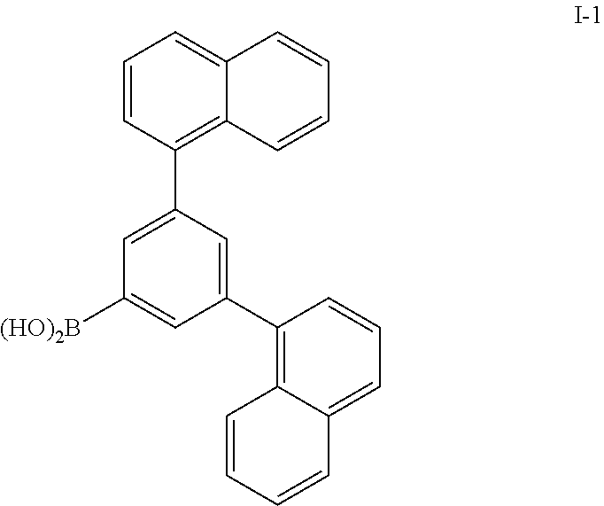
C1=CC(C2=CC([(HO)2B])=CC(C3=C4C(=CC=C3)C=CC=C4)=C2)=C2C(=C1)C=CC=C2
